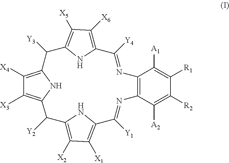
C12=C(C([A2])=C([R2])C([R1])=C1[A1])N=C([Y1])C1=C([X1])C([X2])=C(N1)C([Y2])C1=C([X3])C([X4])=C(C([Y3])C3=C([X5])C([X6])=C(C([Y4])=N2)N3)N1
